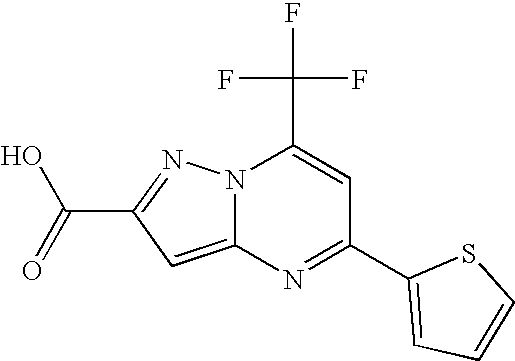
N1=C(C2=CC=CS2)C=C(C(F)(F)F)N2C1=CC(C(O)=O)=N2
